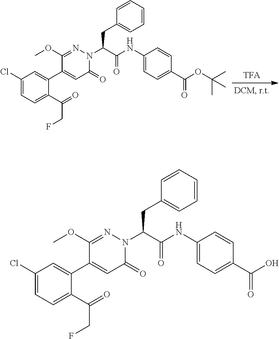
C1(Cl)=CC=C(C(=O)CF)C(C2=CC(=O)N(C(C(NC3=CC=C(C(OC(C)(C)C)=O)C=C3)=O)CC3=CC=CC=C3)N=C2OC)=C1.C1(Cl)=CC=C(C(=O)CF)C(C2=CC(=O)N(C(C(NC3=CC=C(C(O)=O)C=C3)=O)CC3=CC=CC=C3)N=C2OC)=C1
